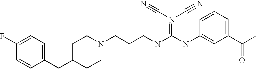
C1(CC2CCN(CCCNC(NC3=CC(C(C)=O)=CC=C3)=N(C#N)C#N)CC2)=CC=C(F)C=C1
